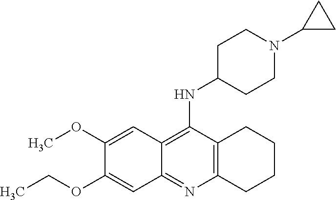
C12=C(C(NC3CCN(C4CC4)CC3)=C3C(=N1)C=C(OCC)C(OC)=C3)CCCC2
